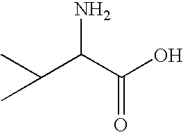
CC(C)C(C(O)=O)N
